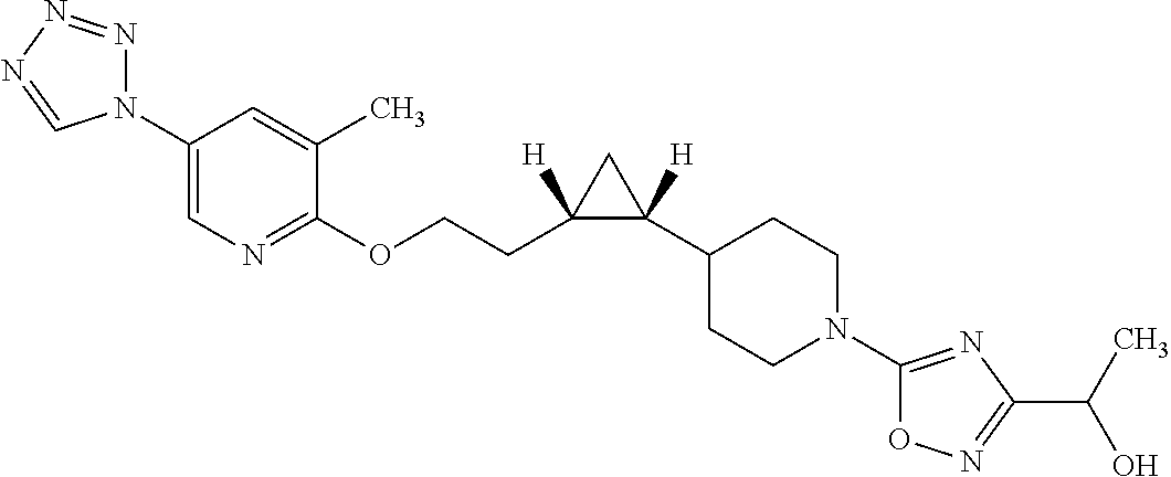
C1(N2N=NN=C2)=CN=C(OCCC2([H])C([H])(C3CCN(C4=NC(C(O)C)=NO4)CC3)C2)C(C)=C1
